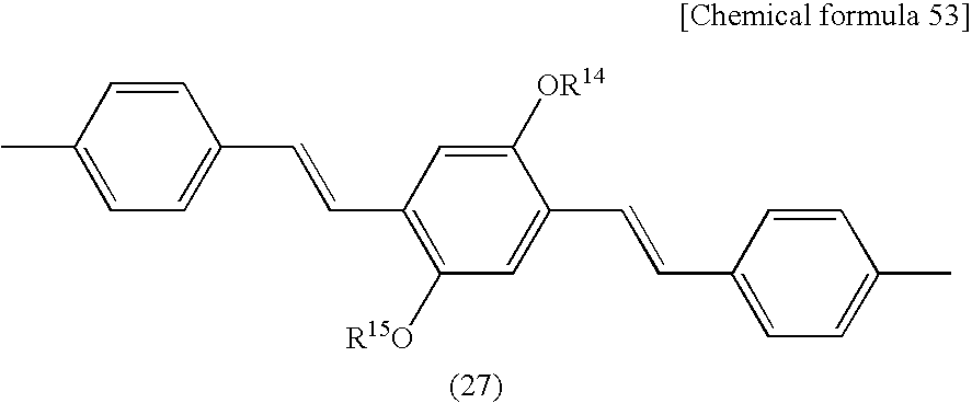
CC1=CC=C(C=CC2=C([R15O])C=C(C=CC3=CC=C(C)C=C3)C([OR14])=C2)C=C1
